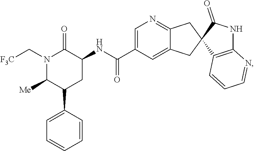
C1=C(C2CC(NC(C3=CN=C4C(=C3)CC3(C4)C(=O)NC4=C3C=CC=N4)=O)C(=O)N(C[F3C])C2[Me])C=CC=C1
